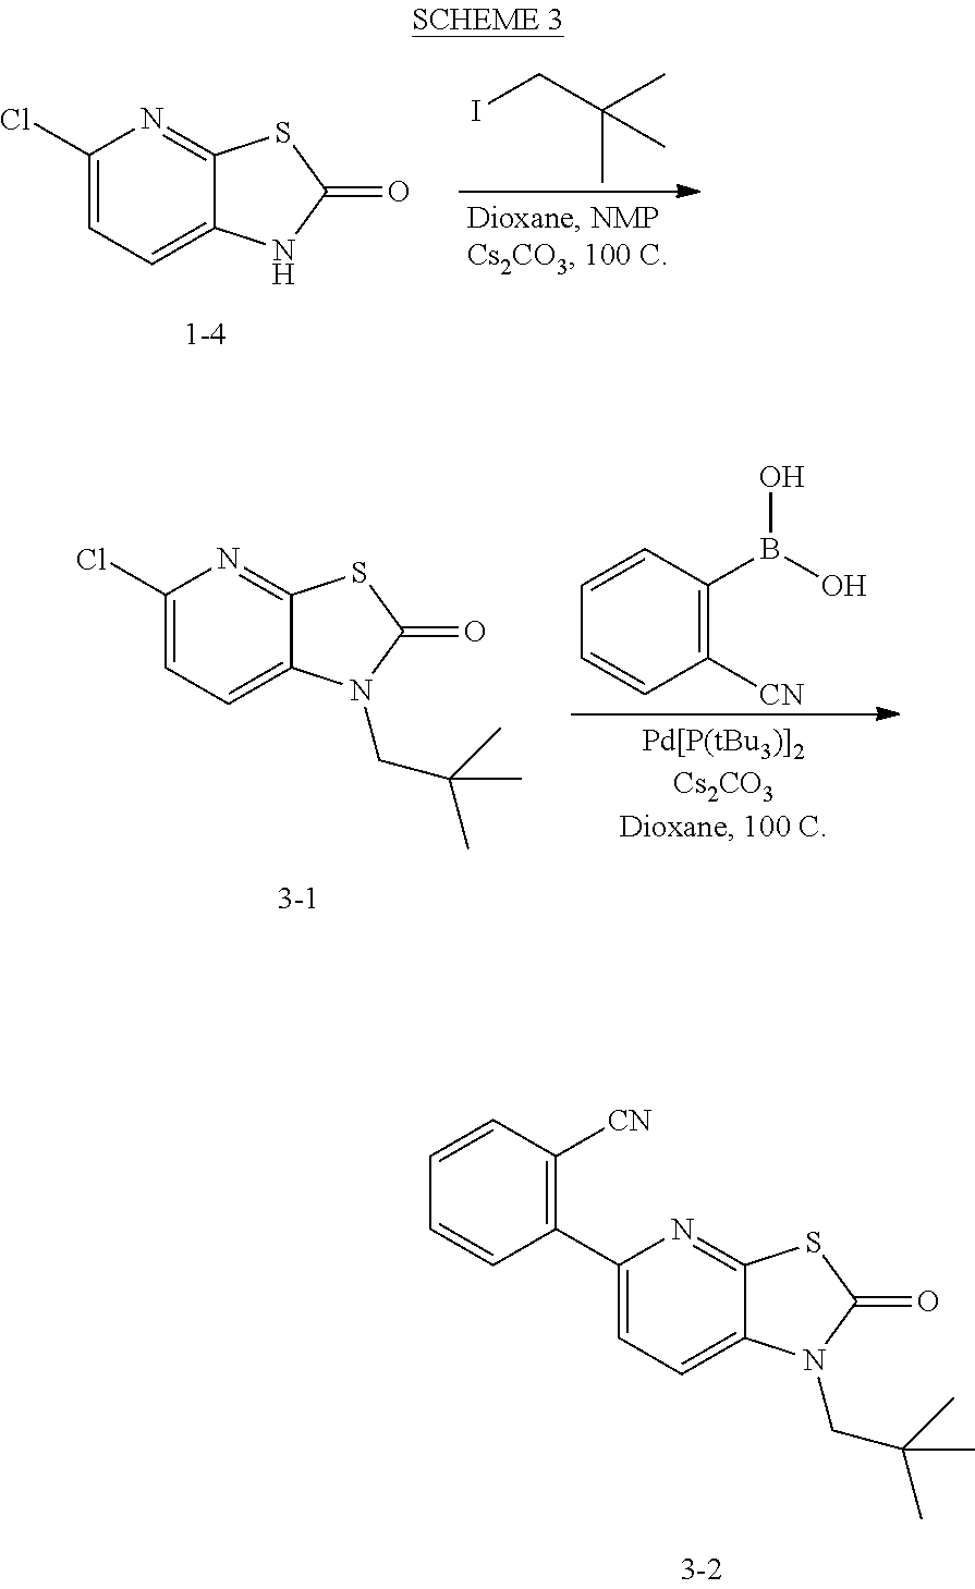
C1(Cl)=CC=C2C(=N1)SC(=O)N2.C(I)C(C)(C)C.C1(Cl)=CC=C2C(=N1)SC(=O)N2CC(C)(C)C.C1([CN])=C(B(O)O)C=CC=C1.C1(C2=C([CN])C=CC=C2)=CC=C2C(=N1)SC(=O)N2CC(C)(C)C
